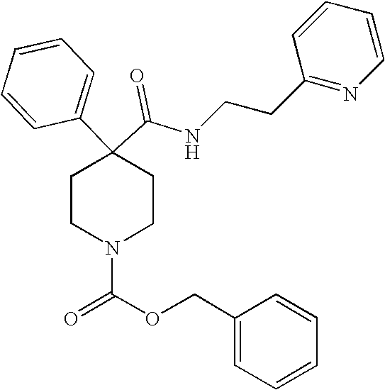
N(C(C1(C2=CC=CC=C2)CCN(C(=O)OCC2=CC=CC=C2)CC1)=O)CCC1=NC=CC=C1
